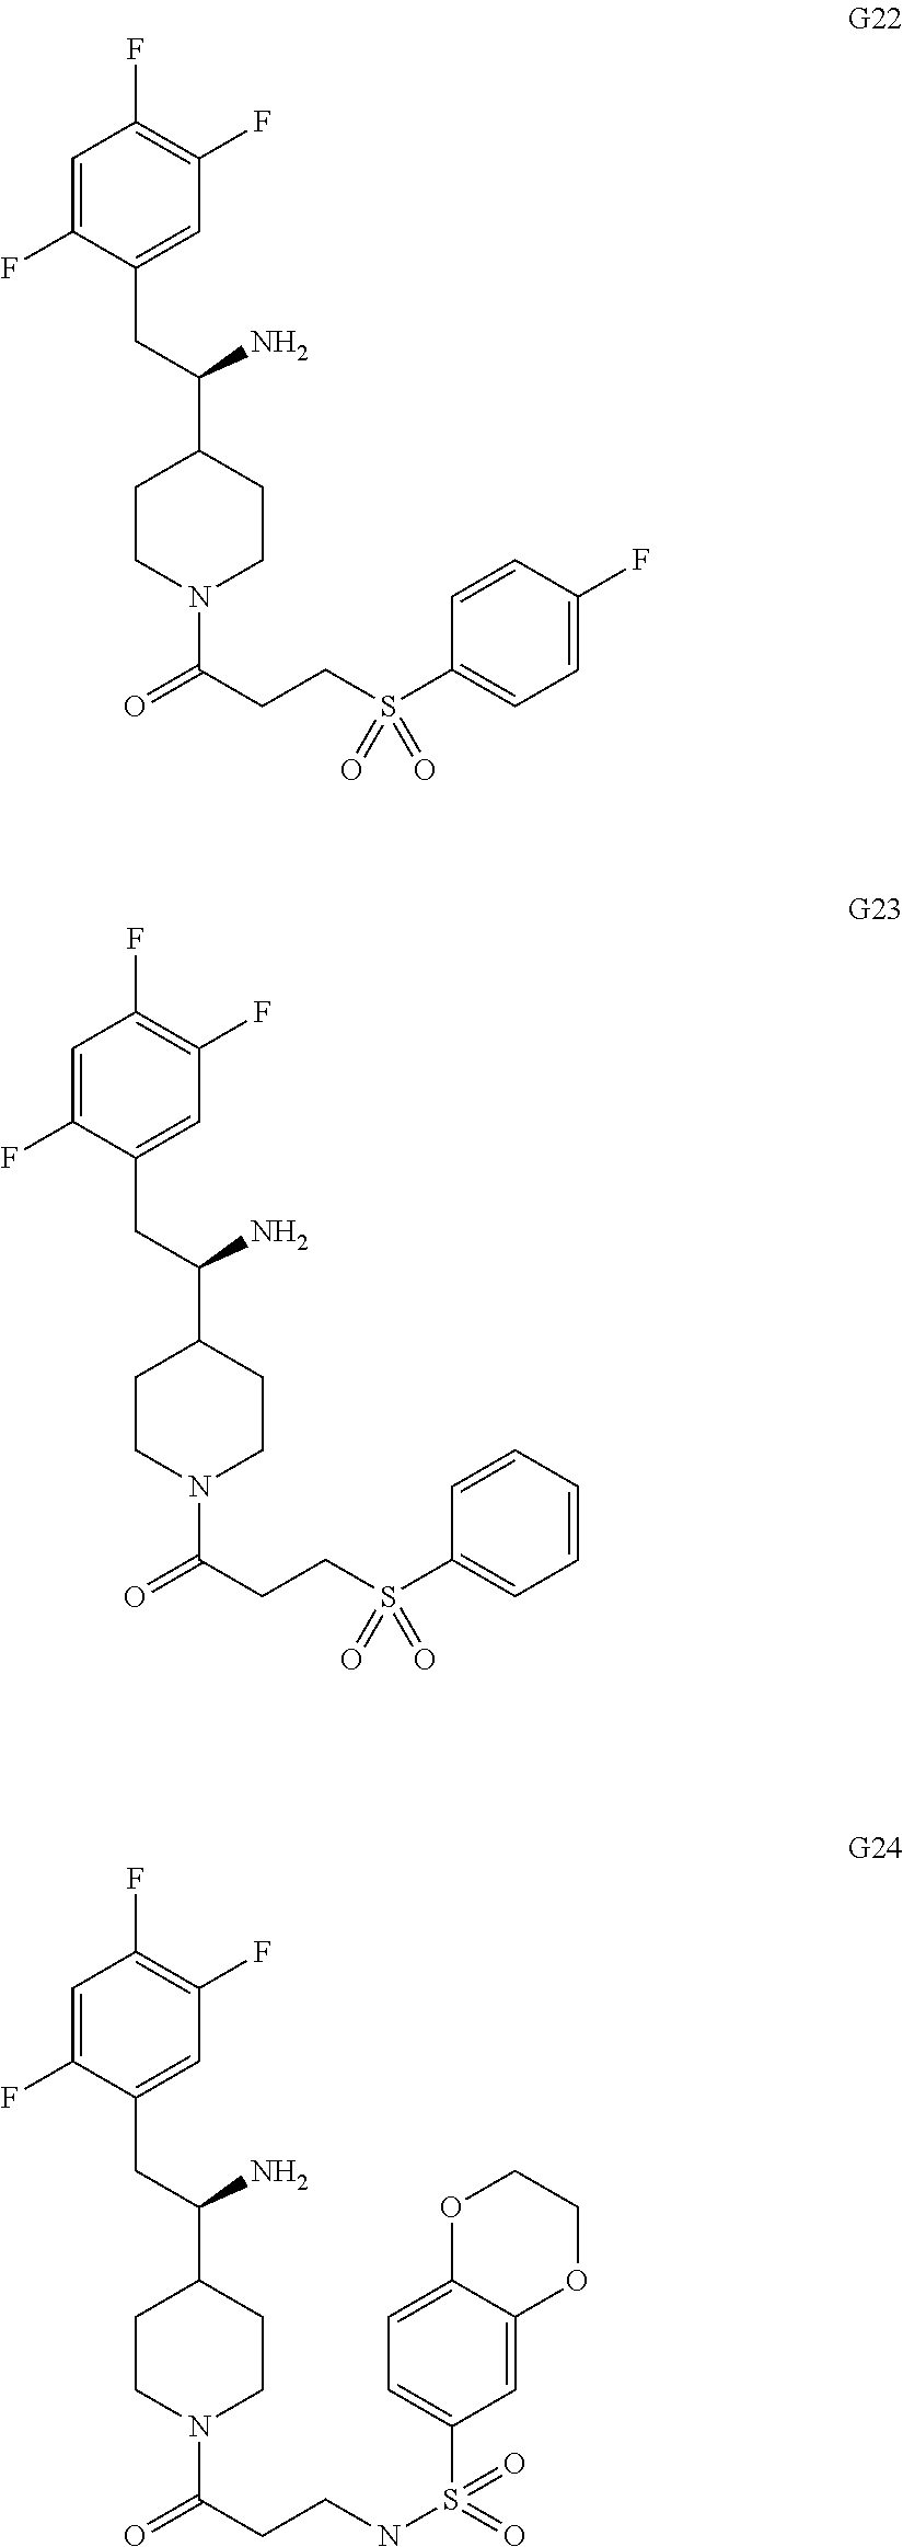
C1=C(F)C(CC(C2CCN(C(=O)CCS(C3=CC=C(F)C=C3)(=O)=O)CC2)N)=CC(F)=C1F.C1=C(F)C(CC(C2CCN(C(=O)CCS(C3=CC=CC=C3)(=O)=O)CC2)N)=CC(F)=C1F.C1=C(F)C(CC(C2CCN(C(=O)CCNS(C3=CC=C4C(=C3)OCCO4)(=O)=O)CC2)N)=CC(F)=C1F
